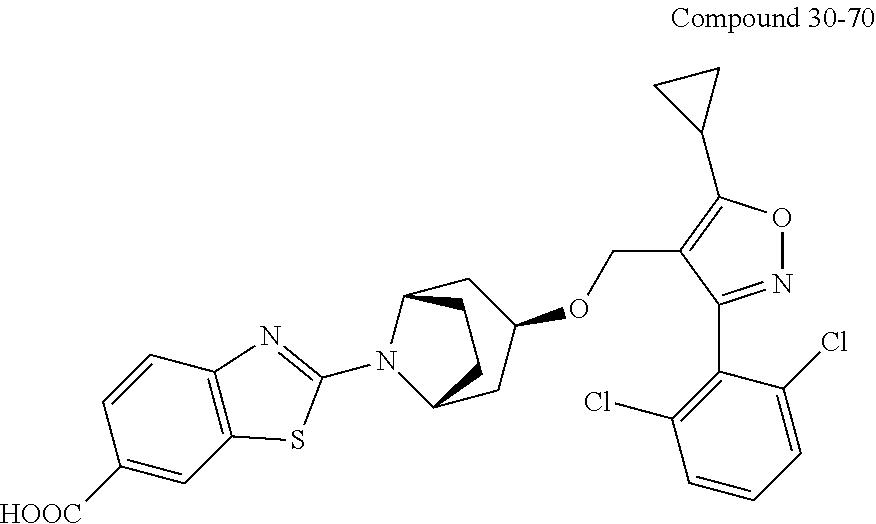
C1([HOOC])=CC2=C(C=C1)N=C(N1C3CC(OCC4=C(C5CC5)ON=C4C4=C(Cl)C=CC=C4Cl)CC1CC3)S2
